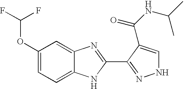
C12=CC=C(OC(F)F)C=C1N=C(C1=NNC=C1C(NC(C)C)=O)N2
